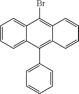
C1=CC=C2C(=C1)C(Br)=C1C(=C2C2=CC=CC=C2)C=CC=C1
